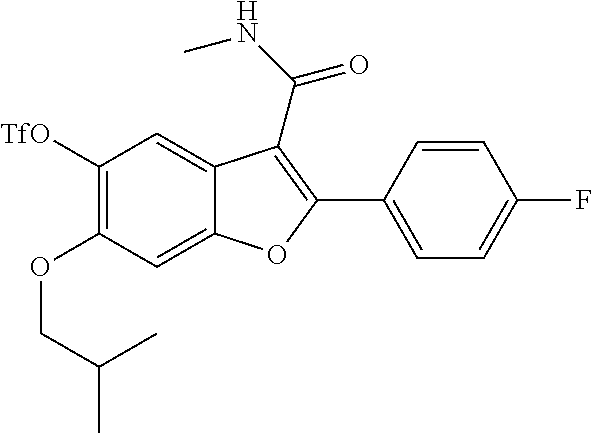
C12=CC([TfO])=C(OCC(C)C)C=C1OC(C1=CC=C(F)C=C1)=C2C(NC)=O
